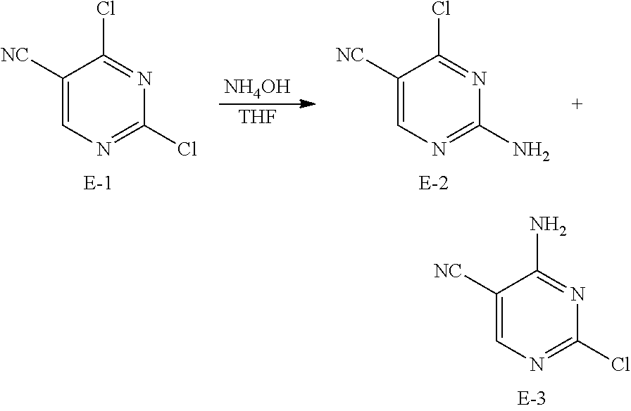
C1([NC])=CN=C(Cl)N=C1N.C1([NC])=CN=C(Cl)N=C1Cl.C1([NC])=CN=C(N)N=C1Cl.[NH4OH].[THF]
